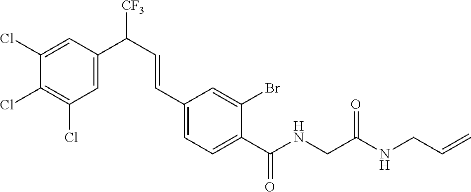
C1(Cl)=CC(C(C=CC2=CC=C(C(NCC(NCC=C)=O)=O)C(Br)=C2)[CF3])=CC(Cl)=C1Cl
